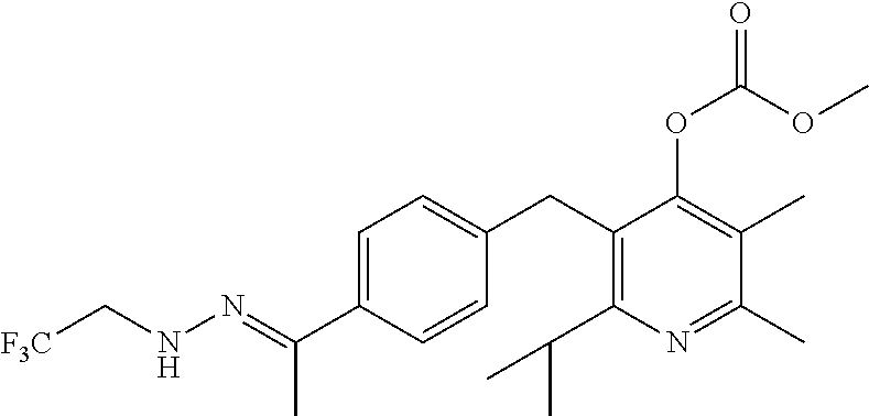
C1(CC2=C(C(C)C)N=C(C)C(C)=C2OC(OC)=O)=CC=C(C(=NNC[F3C])C)C=C1
